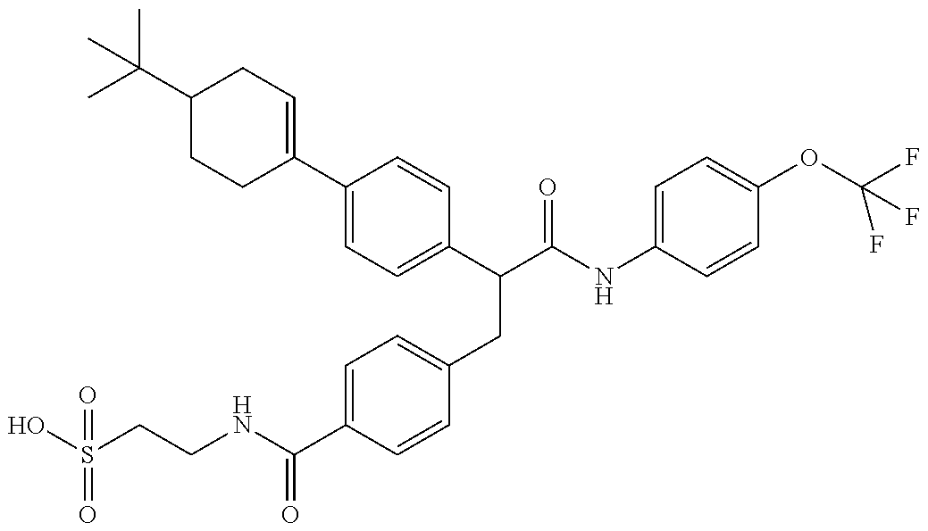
OS(=O)(CCNC(=O)C1=CC=C(CC(C2=CC=C(C3=CCC(C(C)(C)C)CC3)C=C2)C(=O)NC2=CC=C(OC(F)(F)F)C=C2)C=C1)=O
